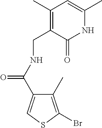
C1(C(NCC2=C(C)C=C(C)NC2=O)=O)=CSC(Br)=C1C
